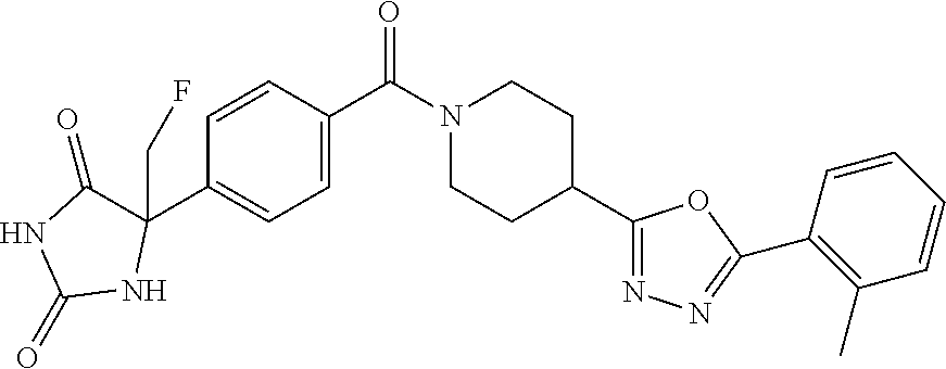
C1=CC(C(N2CCC(C3=NN=C(C4=C(C)C=CC=C4)O3)CC2)=O)=CC=C1C1(CF)C(=O)NC(=O)N1
